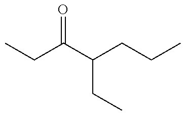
CCC(C(CCC)CC)=O
